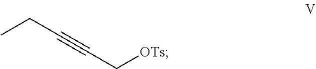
C([OTs])C#CCC
